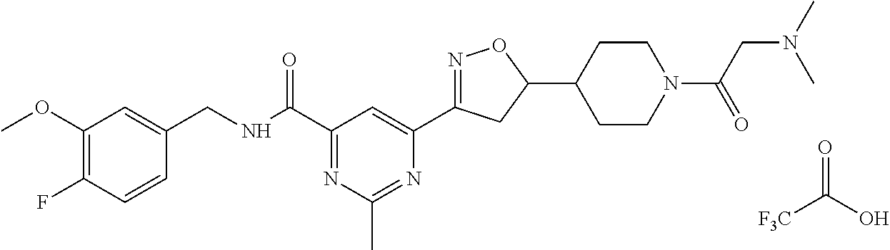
C1(OC)=C(F)C=CC(CNC(C2=NC(C)=NC(C3=NOC(C4CCN(C(=O)CN(C)C)CC4)C3)=C2)=O)=C1.O=C(O)[F3C]
